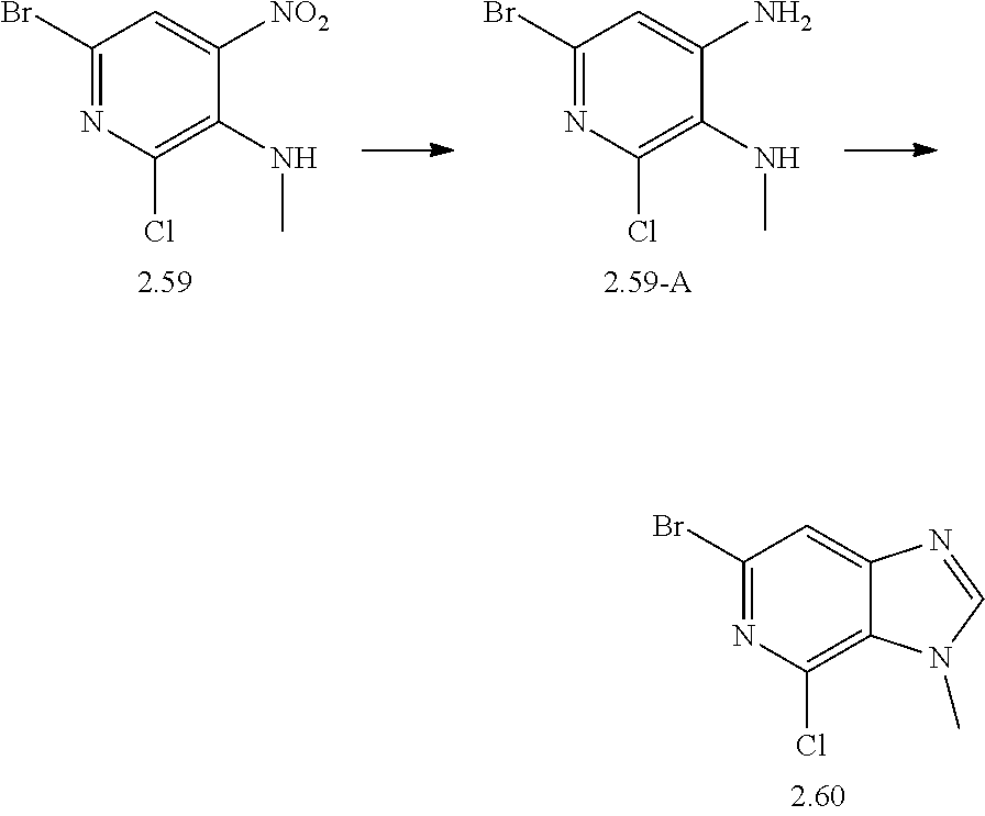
C1(Br)=NC(Cl)=C(NC)C([NO2])=C1.C1(Br)=NC(Cl)=C(NC)C(N)=C1.C1(Br)=NC(Cl)=C2C(=C1)N=CN2C
